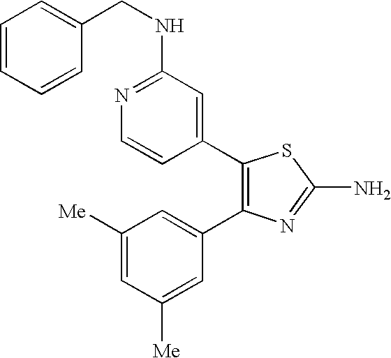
C1=CC=CC(CNC2=NC=CC(C3=C(C4=CC([Me])=CC([Me])=C4)N=C(N)S3)=C2)=C1
